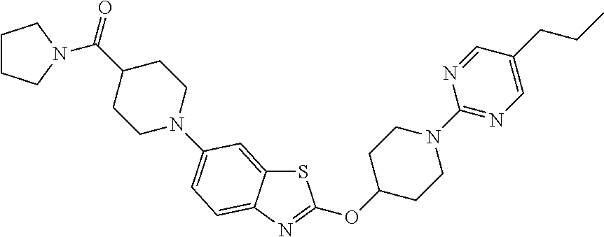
S1C2=CC(N3CCC(C(=O)N4CCCC4)CC3)=CC=C2N=C1OC1CCN(C2=NC=C(CCC)C=N2)CC1
